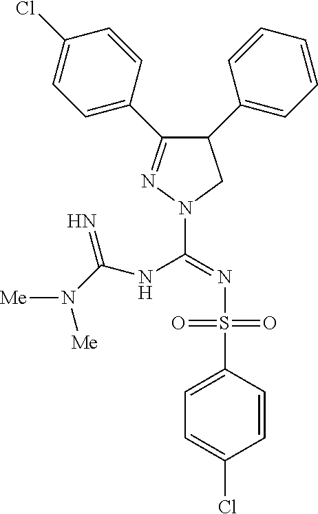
C1(C2=CC=CC=C2)C(C2=CC=C(Cl)C=C2)=NN(C(NC(=N)N([Me])[Me])=NS(C2=CC=C(Cl)C=C2)(=O)=O)C1
